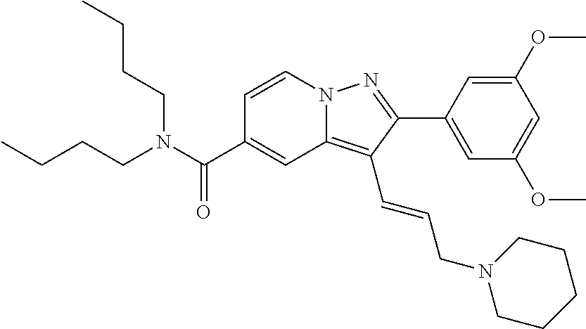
C1=CN2C(=C(C=CCN3CCCCC3)C(C3=CC(OC)=CC(OC)=C3)=N2)C=C1C(N(CCCC)CCCC)=O
